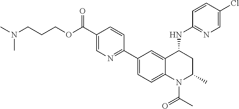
O(C(C1=CN=C(C2=CC=C3C(=C2)C(NC2=NC=C(Cl)C=C2)CC(C)N3C(C)=O)C=C1)=O)CCCN(C)C
